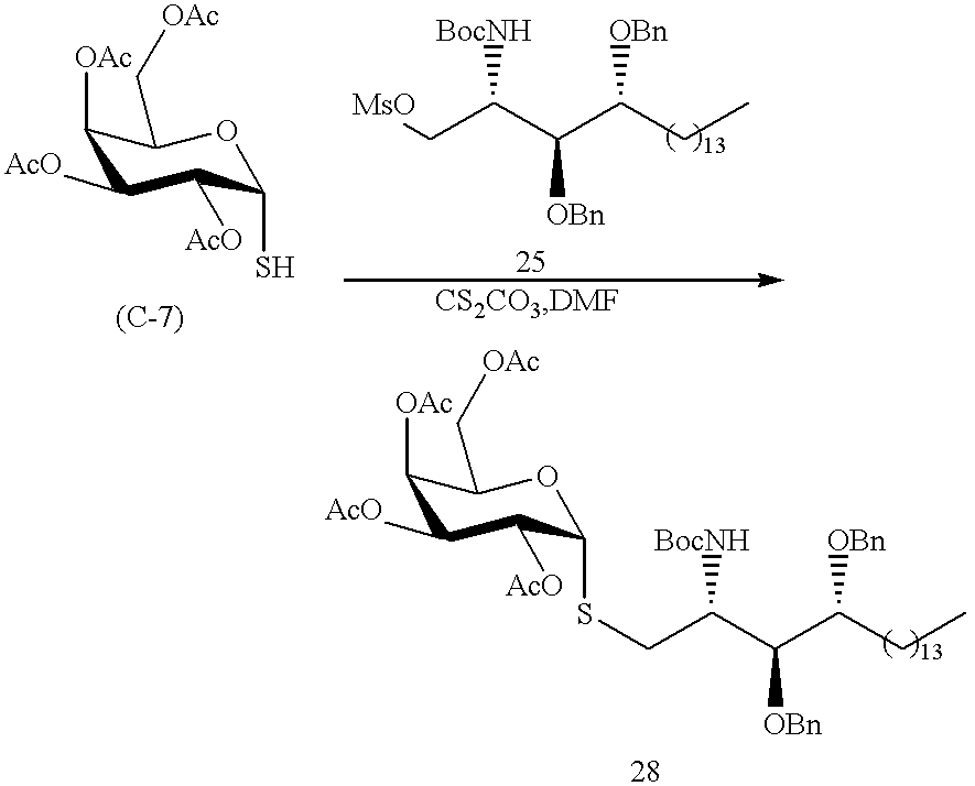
C1([OAc])C([AcO])C([AcO])C(S)OC1C[OAc].[MsO]CC(C(C(CC)[OBn])[OBn])[BocNH].C1([OAc])C([AcO])C([AcO])C(SCC(C(C(CC)[OBn])[OBn])[BocNH])OC1C[OAc]
